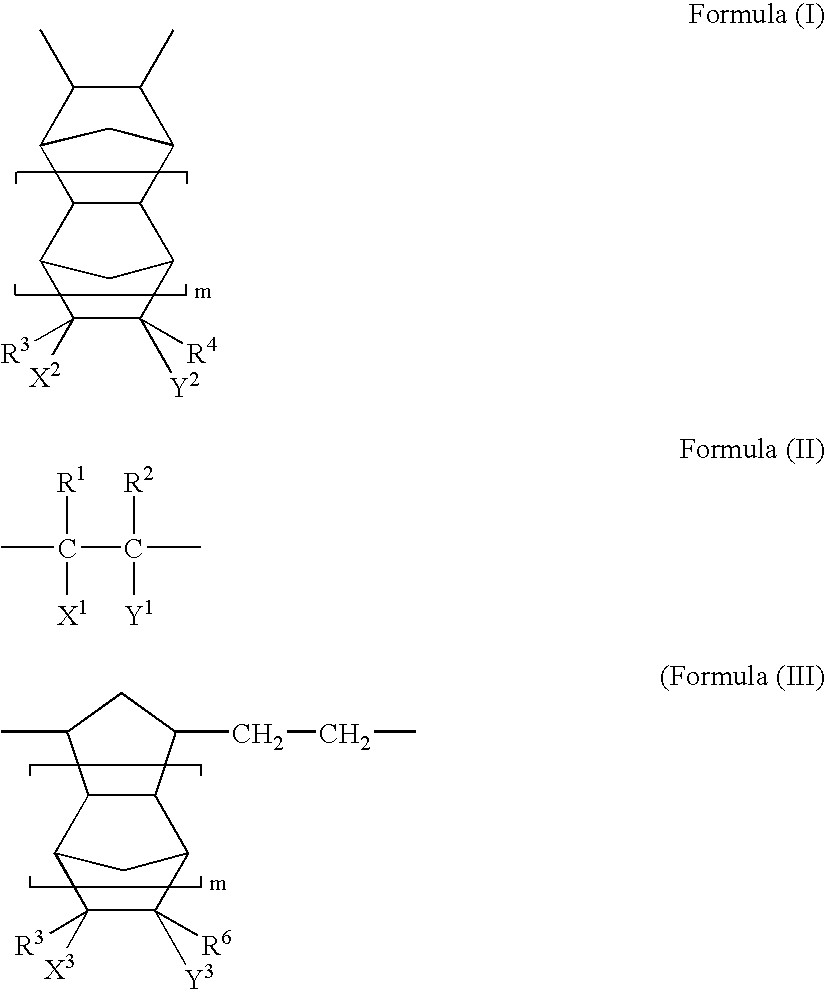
C1(C)C(C)C2CC1C1C2C2C([X2])([R3])C([R4])([Y2])C1C2.C1([R6])([Y3])C([X3])([R3])C2C3C(C1C2)C(CCC)CC3C.CC(C(C)([R2])[Y1])([R1])[X1]
